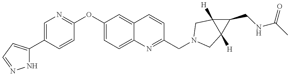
N1C(C2=CN=C(OC3=CC=C4C(=C3)C=CC(CN3CC5([H])C(CNC(C)=O)C5([H])C3)=N4)C=C2)=CC=N1
